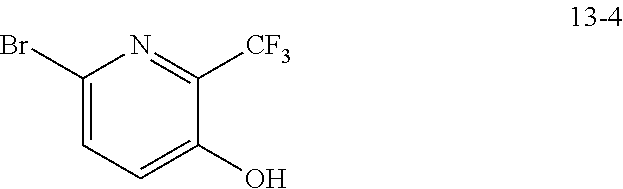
C1(Br)=CC=C(O)C([CF3])=N1
